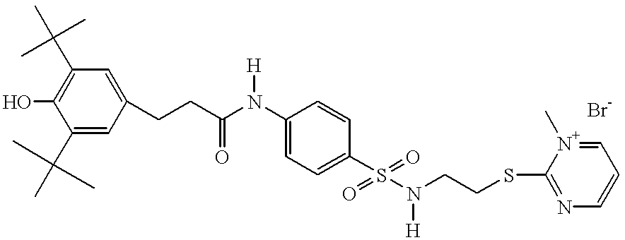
C1(C(C)(C)C)=CC(CCC(N(C2=CC=C(S(=O)(=O)N(CCSC3=NC=CC=[N+]3C)[H])C=C2)[H])=O)=CC(C(C)(C)C)=C1O
